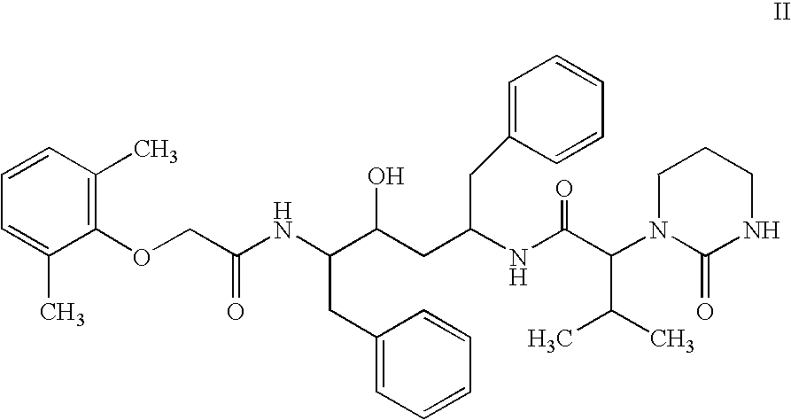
C1(OCC(NC(C(CC(NC(C(C(C)C)N2C(=O)NCCC2)=O)CC2=CC=CC=C2)O)CC2=CC=CC=C2)=O)=C(C)C=CC=C1C
